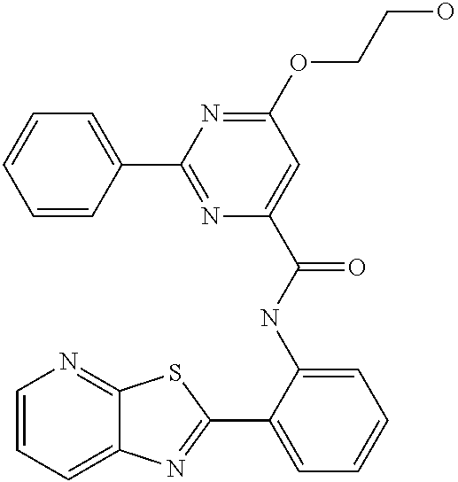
C1=CC=C2C(=N1)SC(C1=CC=CC=C1NC(=O)C1=CC(OCCO)=NC(C3=CC=CC=C3)=N1)=N2
